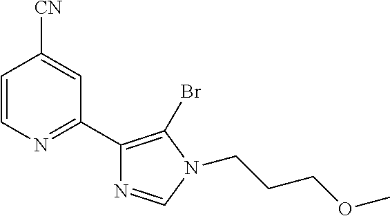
C1=CN=C(C2=C(Br)N(CCCOC)C=N2)C=C1[CN]
